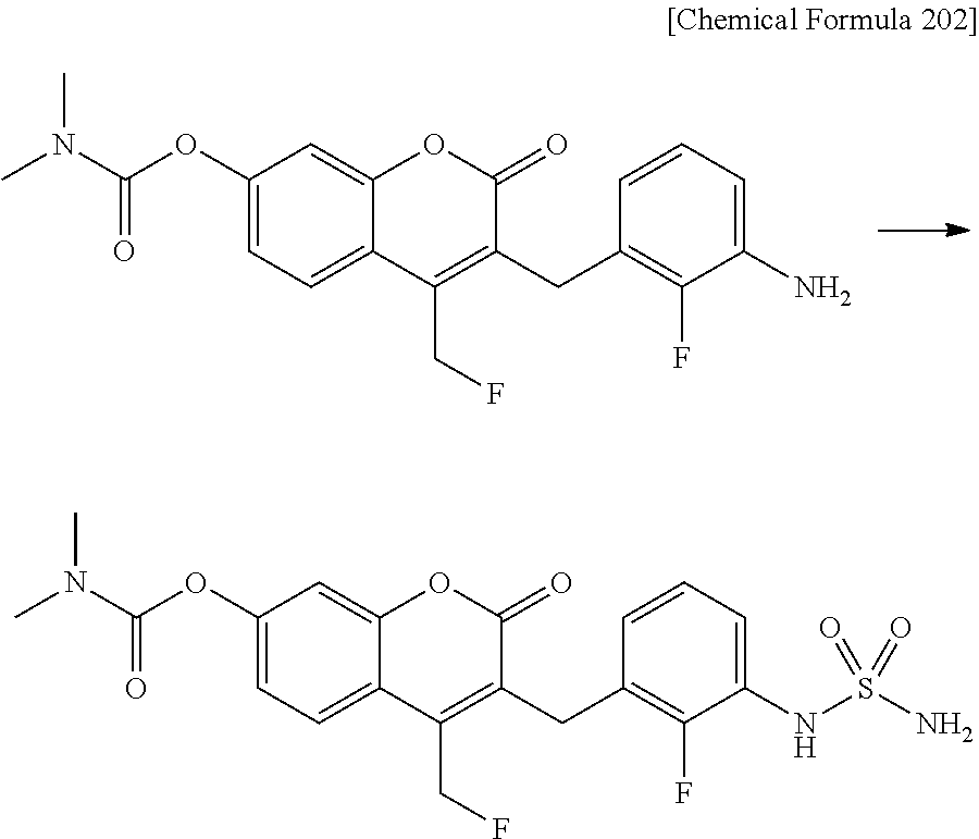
CN(C(OC1=CC=C2C(=C1)OC(=O)C(CC1=C(F)C(N)=CC=C1)=C2CF)=O)C.CN(C(OC1=CC=C2C(=C1)OC(=O)C(CC1=C(F)C(NS(N)(=O)=O)=CC=C1)=C2CF)=O)C
